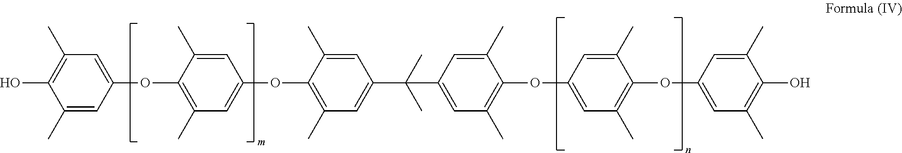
C1(C)=CC(OC2=C(C)C=C(OC3=C(C)C=C(C(C4=CC(C)=C(OC5=CC(C)=C(OC6=CC(C)=C(O)C(C)=C6)C(C)=C5)C(C)=C4)(C)C)C=C3C)C=C2C)=CC(C)=C1O
